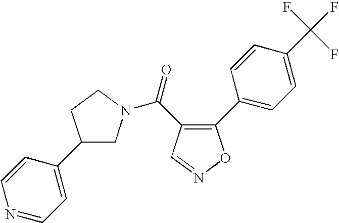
C1(C2=CC=C(C(F)(F)F)C=C2)=C(C(N2CC(C3=CC=NC=C3)CC2)=O)C=NO1
